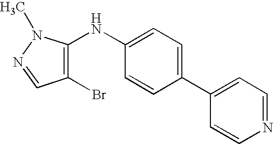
N1=CC=C(C2=CC=C(NC3=C(Br)C=NN3C)C=C2)C=C1
